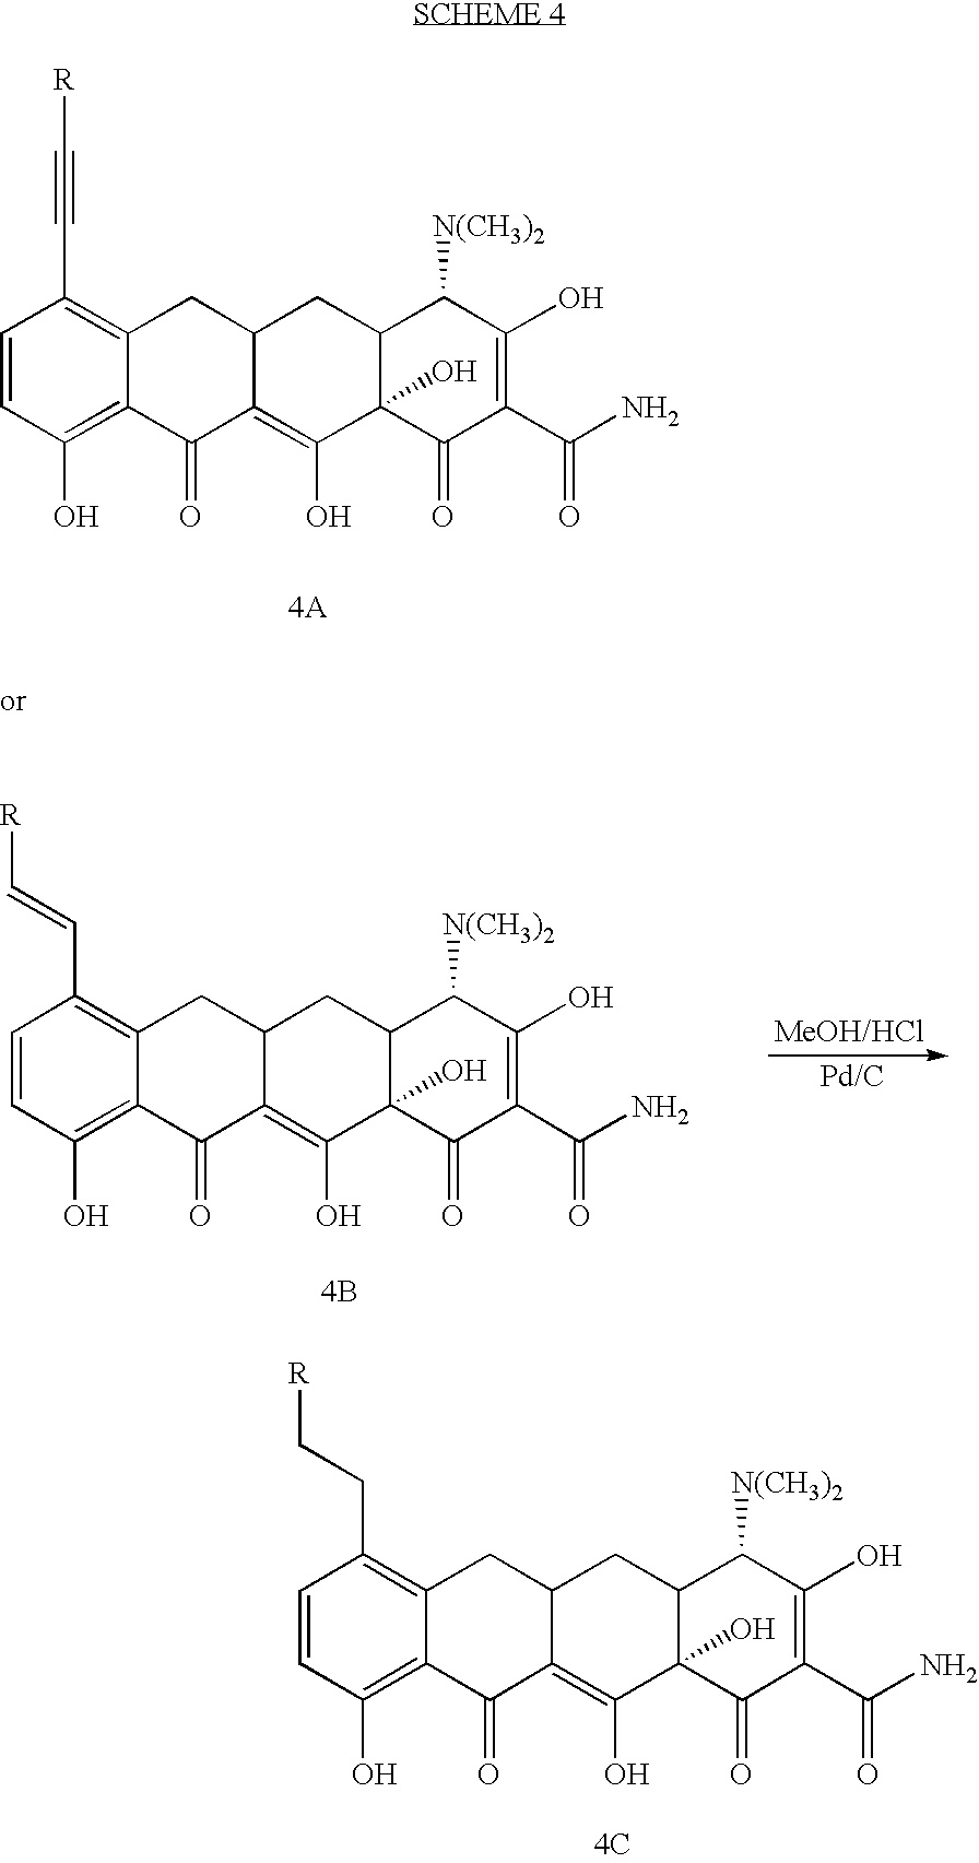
C1=CC(O)=C2C(=C1C#C[R])CC1C(=C(O)C3(O)C(C1)C([N(CH3)2])C(O)=C(C(N)=O)C3=O)C2=O.C1=CC(O)=C2C(=C1C=C[R])CC1C(=C(O)C3(O)C(C1)C([N(CH3)2])C(O)=C(C(N)=O)C3=O)C2=O.[4B].C1=CC(O)=C2C(=C1CC[R])CC1C(=C(O)C3(O)C(C1)C([N(CH3)2])C(O)=C(C(N)=O)C3=O)C2=O.[4C]
